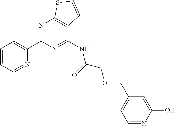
C1(C2=NC3=C(C(NC(COCC4=CC=NC(O)=C4)=O)=N2)C=CS3)=CC=CC=N1
